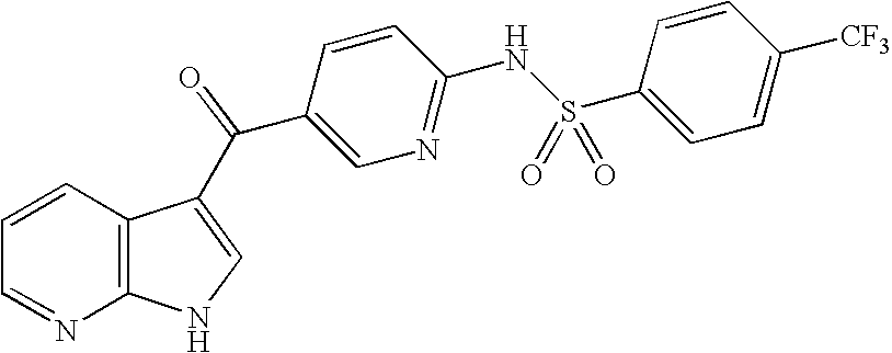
C12=C(C=CC=N1)C(C(C1=CN=C(NS(C3=CC=C([CF3])C=C3)(=O)=O)C=C1)=O)=CN2
